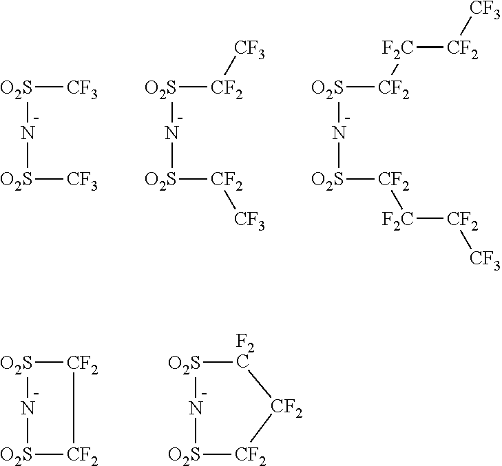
[O2S](N[O2S][CF3])[CF3].[O2S](N[O2S][CF2][CF3])[CF2][CF3].[O2S](N[O2S][CF2][F2C][CF2][CF3])[CF2][F2C][CF2][CF3].[O2S]1N[O2S][CF2][CF2]1.[O2S]1N[O2S][CF2][CF2][F2C]1
